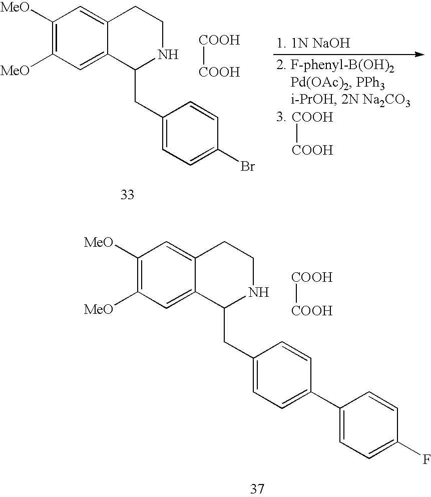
C1([MeO])=C([MeO])C=C2C(=C1)CCNC2CC1=CC=C(Br)C=C1.[COOH][COOH].[COOH][COOH].C1([MeO])=C([MeO])C=C2C(=C1)CCNC2CC1=CC=C(C2=CC=C(F)C=C2)C=C1.[COOH][COOH]
